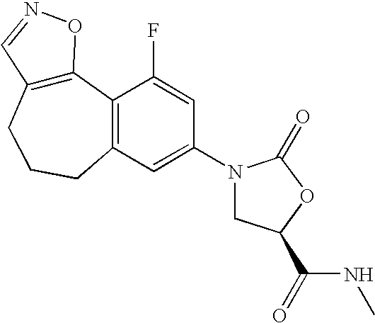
C12=C(CCCC3=C1C(F)=CC(N1CC(C(NC)=O)OC1=O)=C3)C=NO2
